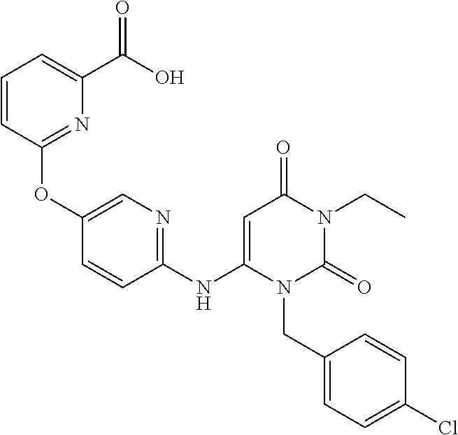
C1=CC(OC2=CN=C(NC3=CC(=O)N(CC)C(=O)N3CC3=CC=C(Cl)C=C3)C=C2)=NC(C(O)=O)=C1
